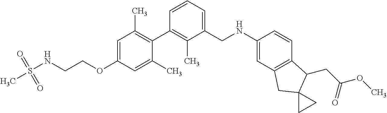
C1=C(OCCNS(C)(=O)=O)C=C(C)C(C2=C(C)C(CNC3=CC4=C(C=C3)C(CC(OC)=O)C3(C4)CC3)=CC=C2)=C1C
